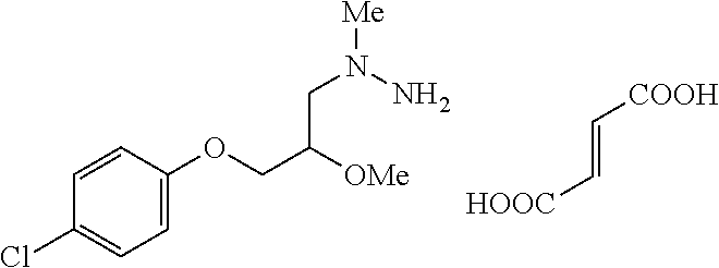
C1=C(OCC([OMe])CN([Me])N)C=CC(Cl)=C1.C(=C[HOOC])[COOH]
